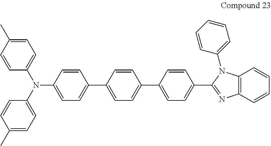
C1(C)=CC=C(N(C2=CC=C(C)C=C2)C2=CC=C(C3=CC=C(C4=CC=C(C5=NC6=C(N5C5=CC=CC=C5)C=CC=C6)C=C4)C=C3)C=C2)C=C1
